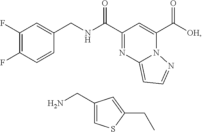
N(C(C1=NC2=CC=NN2C(C([OH])=O)=C1)=O)CC1=CC(F)=C(F)C=C1.C(N)C1=CSC(CC)=C1
